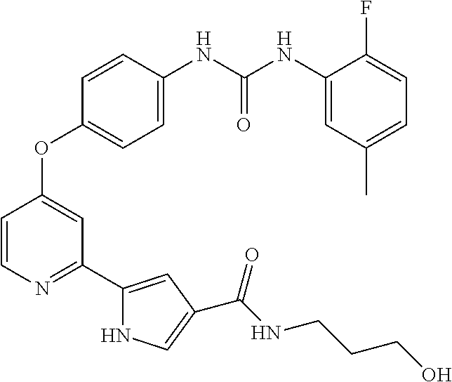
C1(OC2=CC(C3=CC(C(NCCCO)=O)=CN3)=NC=C2)=CC=C(NC(NC2=CC(C)=CC=C2F)=O)C=C1
